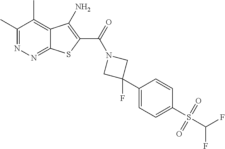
C1(C)=NN=C2C(=C1C)C(N)=C(C(=O)N1CC(F)(C3=CC=C(S(=O)(=O)C(F)F)C=C3)C1)S2
